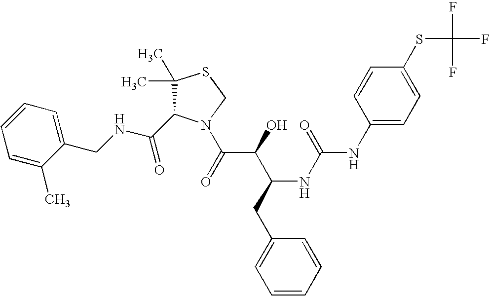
C(NCC1=CC=CC=C1C)(=O)C1C(C)(C)SCN1C(C(C(CC1=CC=CC=C1)NC(=O)NC1=CC=C(SC(F)(F)F)C=C1)O)=O
